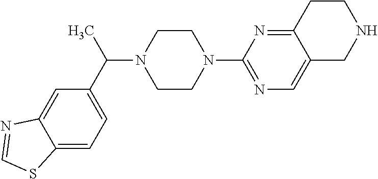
C1=C2C(=CC=C1C(N1CCN(C3=NC=C4C(=N3)CCNC4)CC1)C)SC=N2
